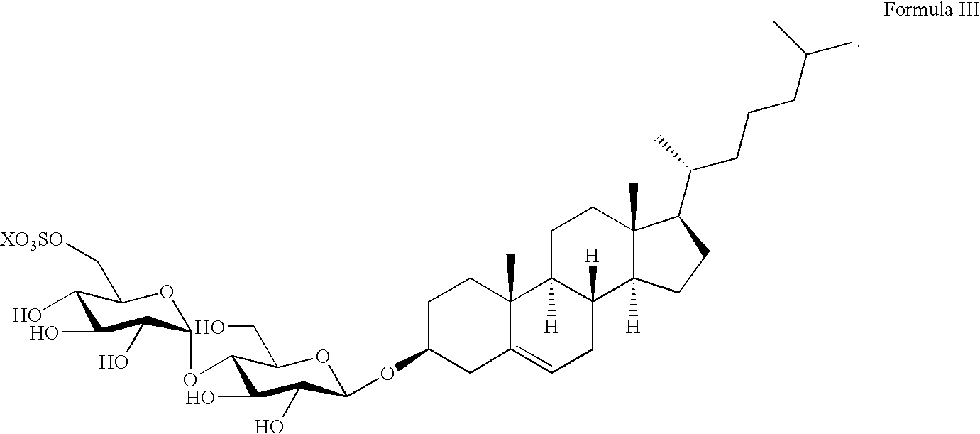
[XO3SO]CC1C(O)C(O)C(O)C(OC2C(O)C(O)C(OC3CC4=CCC5([H])C([H])(C4(C)CC3)CCC3(C)C5([H])CCC3C(C)CCCC(C)C)OC2CO)O1
